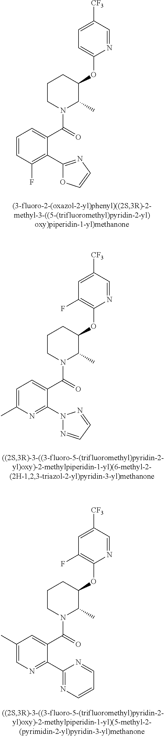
C1(OC2CCCN(C(C3=CC=CC(F)=C3C3=NC=CO3)=O)C2C)=CC=C([CF3])C=N1.C1(OC2CCCN(C(C3=CC=C(C)N=C3N3N=CC=N3)=O)C2C)=C(F)C=C([CF3])C=N1.C1(OC2CCCN(C(C3=CC(C)=CN=C3C3=NC=CC=N3)=O)C2C)=C(F)C=C([CF3])C=N1
